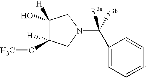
C1(O)([H])C([H])(OC)CN(C([R3a])([R3b])C2=CC=CC=C2)C1
